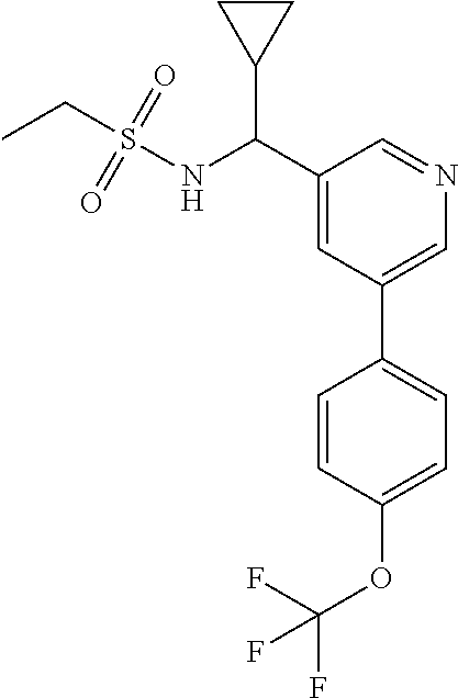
C1(C(NS(=O)(=O)CC)C2CC2)=CC(C2=CC=C(OC(F)(F)F)C=C2)=CN=C1
